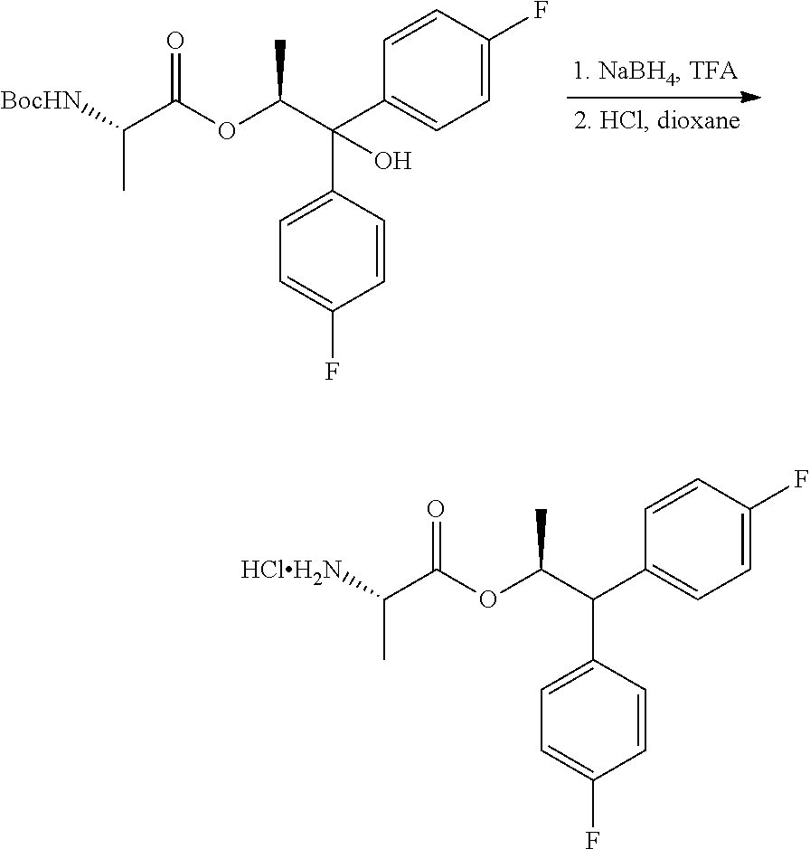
C1=CC(C(C(C)OC(C([BocHN])C)=O)(C2=CC=C(F)C=C2)O)=CC=C1F.C1=CC(C(C(C)OC(C([HClH2N])C)=O)C2=CC=C(F)C=C2)=CC=C1F
